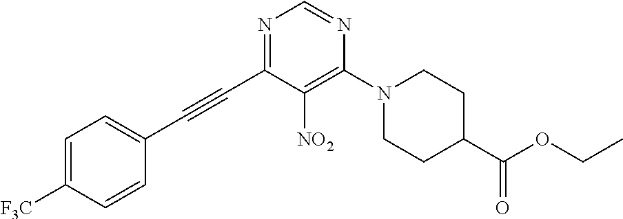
C(C1=NC=NC(N2CCC(C(OCC)=O)CC2)=C1[NO2])#CC1=CC=C([F3C])C=C1
